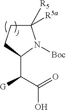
C1([R5])([R5a])CCC(C(C(=O)O)[G])N1[Boc]
